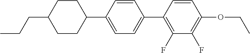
C1(C2=CC=C(C3=C(F)C(F)=C(OCC)C=C3)C=C2)CCC(CCC)CC1
